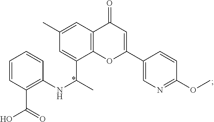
C1=CC(C(=O)O)=C(NC(C)C2=CC(C)=CC3=C2OC(C2=CN=C(OC)C=C2)=CC3=O)C=C1
